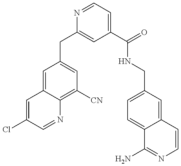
C1(CC2=CC(C(=O)NCC3=CC=C4C(=C3)C=CN=C4N)=CC=N2)=CC([CN])=C2C(=C1)C=C(Cl)C=N2
